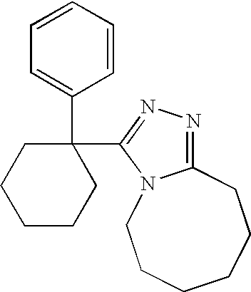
C1=CC=CC=C1C1(C2=NN=C3N2CCCCCC3)CCCCC1
